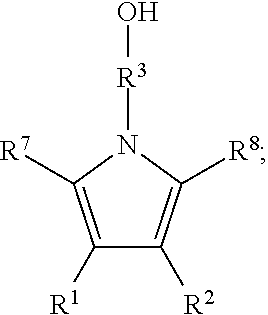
C1([R1])=C([R7])N([R3]O)C([R8])=C1[R2]
